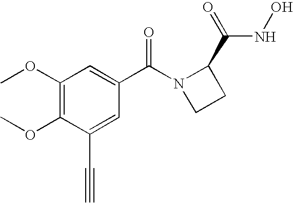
C1(OC)=C(OC)C(C#C)=CC(C(N2CCC2C(=O)NO)=O)=C1
